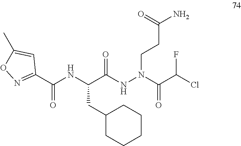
C(C(NN(C(C(Cl)F)=O)CCC(N)=O)=O)(NC(C1=NOC(C)=C1)=O)CC1CCCCC1
